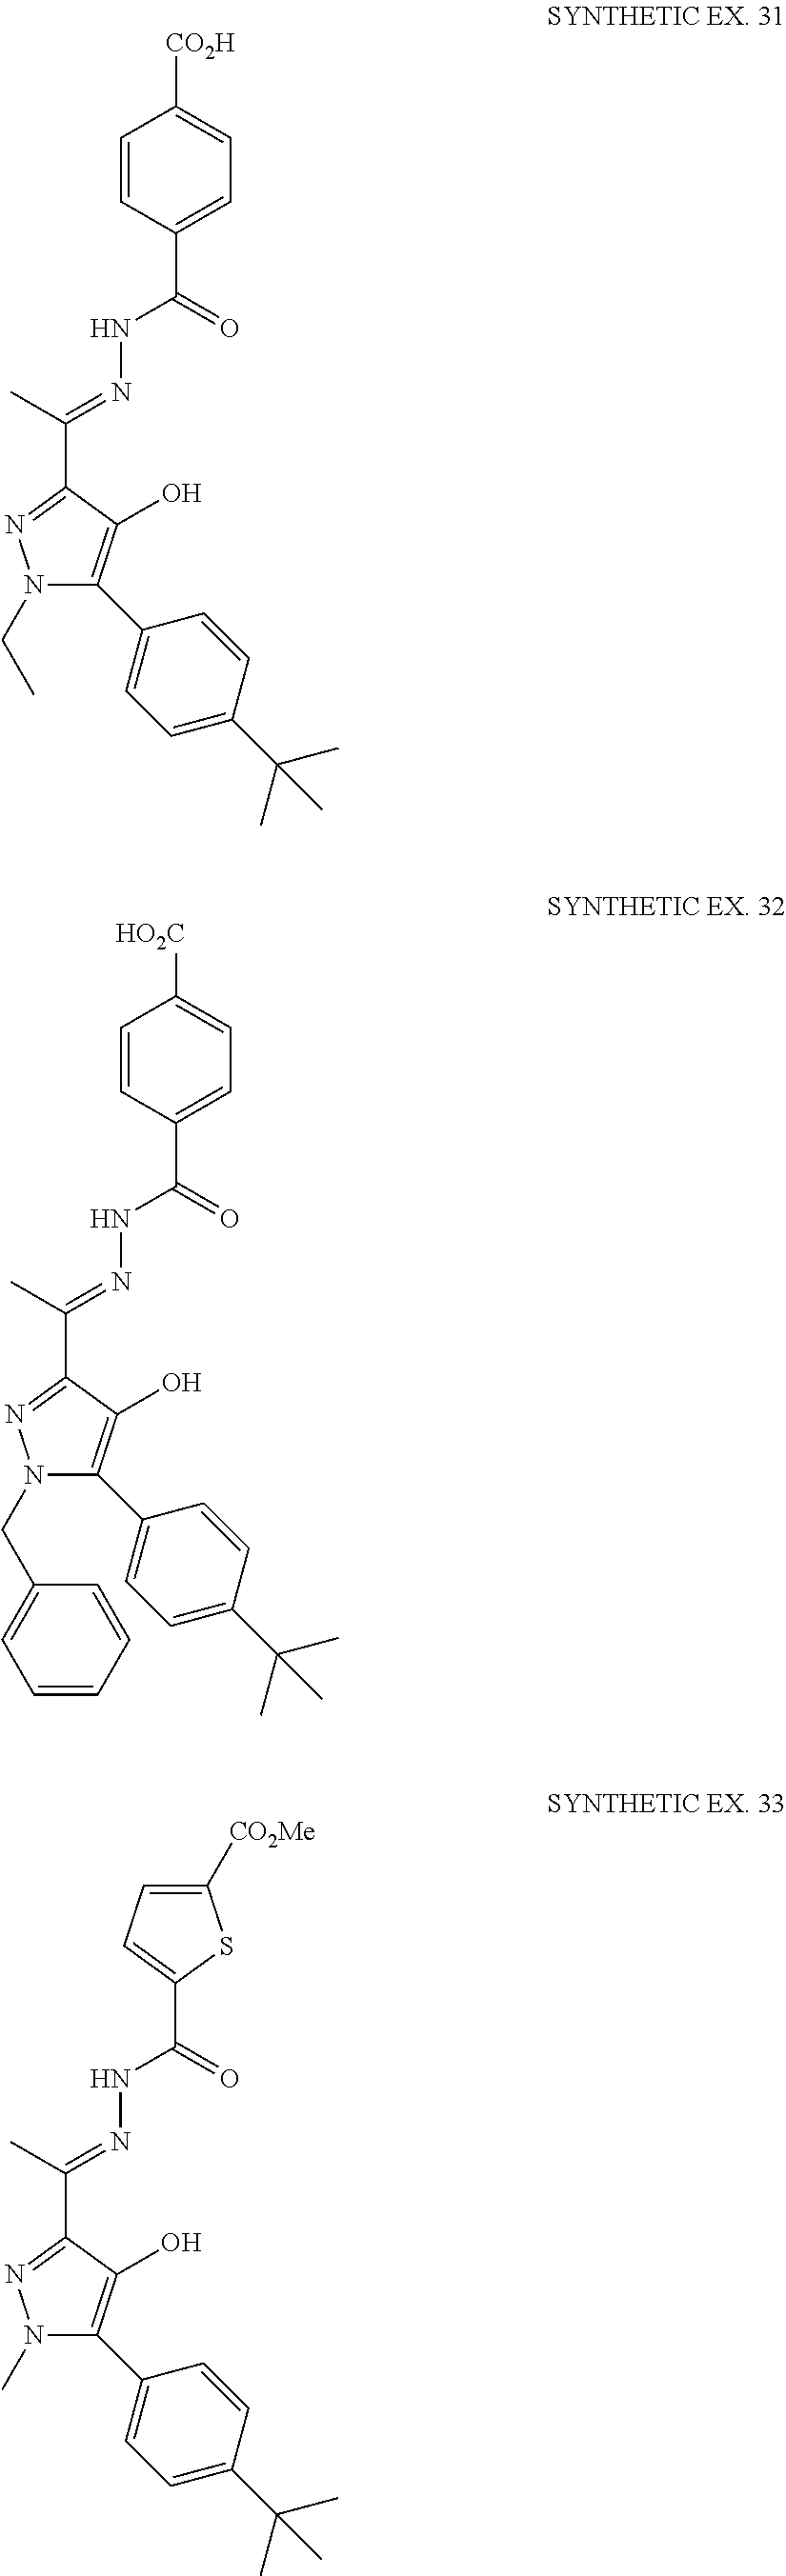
C(NN=C(C)C1=NN(CC)C(C2=CC=C(C(C)(C)C)C=C2)=C1O)(=O)C1=CC=C([CO2H])C=C1.C(NN=C(C)C1=NN(CC2=CC=CC=C2)C(C2=CC=C(C(C)(C)C)C=C2)=C1O)(=O)C1=CC=C([HO2C])C=C1.C(NN=C(C)C1=NN(C)C(C2=CC=C(C(C)(C)C)C=C2)=C1O)(=O)C1=CC=C([CO2Me])S1
